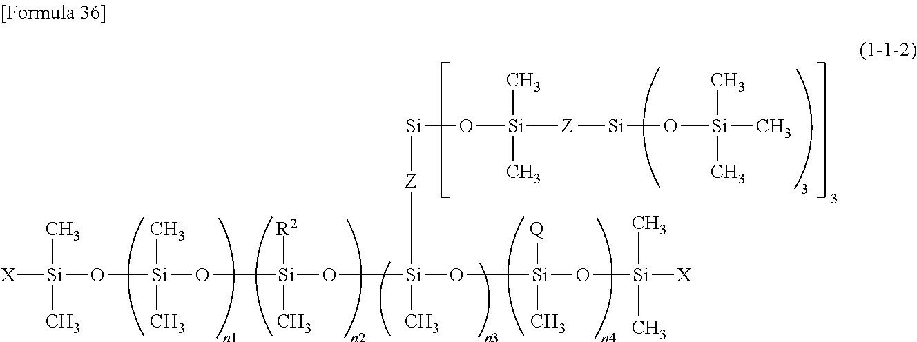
[X][Si](C)(C)O[Si](O[Si](O[Si](O[Si](O[Si]([X])(C)C)([Q])C)([Z][Si]O[Si](C)(C)[Z][Si]O[Si](C)(C)C)C)([R2])C)(C)C
